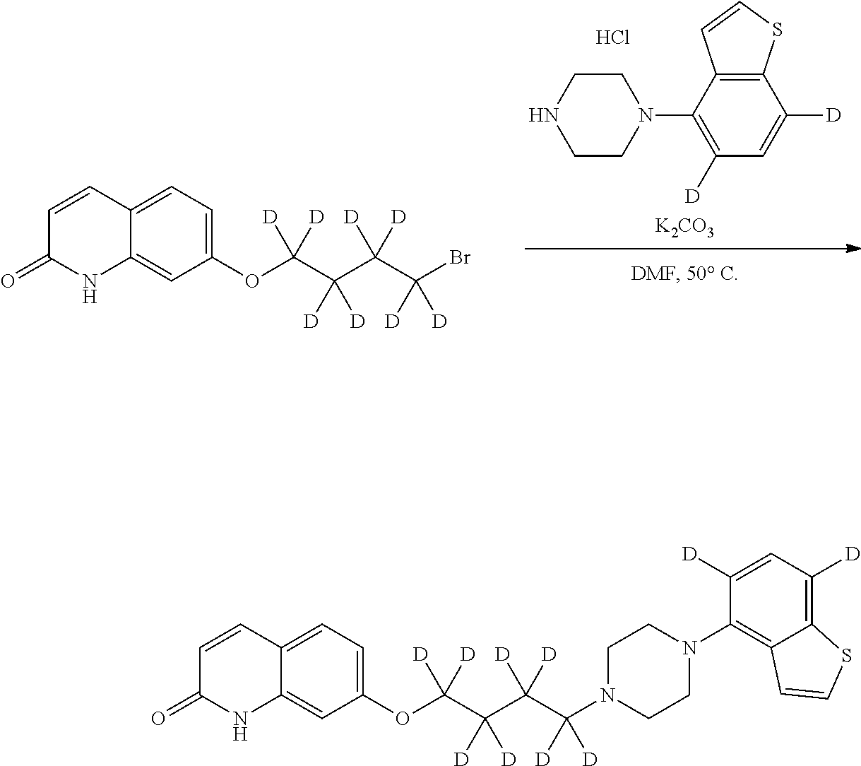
C1=C2C(=CC(OC(C([D])([D])C(C(Br)([D])[D])([D])[D])([D])[D])=C1)NC(=O)C=C2.[K2CO3].Cl.C1CNCCN1C1=C([D])C=C([D])C2=C1C=CS2.C1=C2C(=CC(OC(C([D])([D])C(C(N3CCN(C4=C5C(=C([D])C=C4[D])SC=C5)CC3)([D])[D])([D])[D])([D])[D])=C1)NC(=O)C=C2
